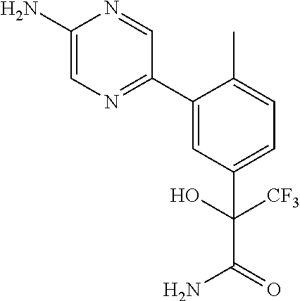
C1(N)=CN=C(C2=CC(C([CF3])(O)C(=O)N)=CC=C2C)C=N1
